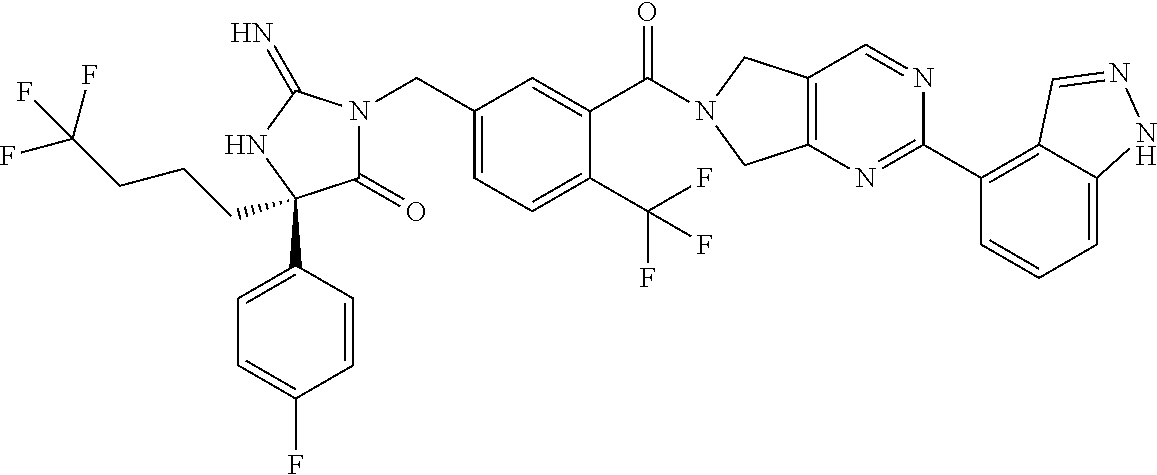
C(C1=CC=C(C(F)(F)F)C(C(=O)N2CC3=C(C2)N=C(C2=C4C(=CC=C2)NN=C4)N=C3)=C1)N1C(=O)C(C2=CC=C(F)C=C2)(CCCC(F)(F)F)NC1=N
